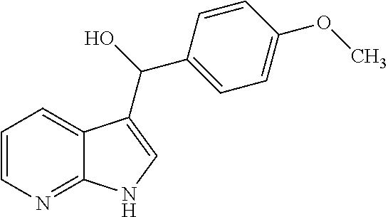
C1=CN=C2C(=C1)C(C(C1=CC=C(OC)C=C1)O)=CN2
